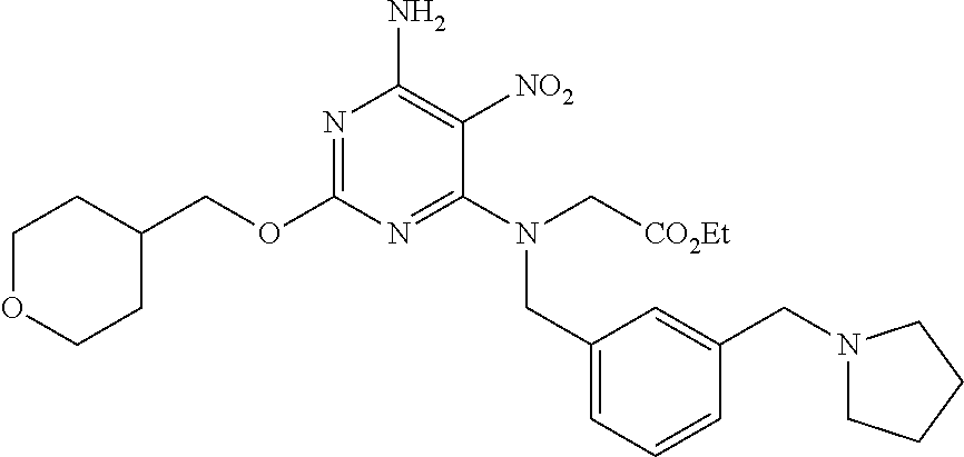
N1=C(OCC2CCOCC2)N=C(N(C[CO2Et])CC2=CC=CC(CN3CCCC3)=C2)C([NO2])=C1N
